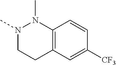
N1(C)CCC2=C(N1C)C=CC([CF3])=C2
